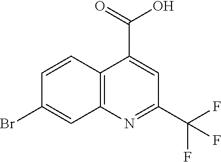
C12=C(N=C(C(F)(F)F)C=C1C(=O)O)C=C(Br)C=C2
